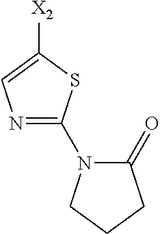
N1=C(N2C(=O)CCC2)SC([X2])=C1
